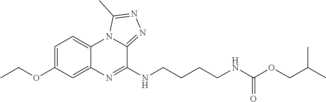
CCOC1=CC=C2C(=C1)N=C(NCCCCNC(OCC(C)C)=O)C1=NN=C(C)N21
